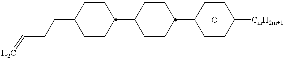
C=CCCC1CCC(C2CCC(C3CCC([CmH2m+1])CC3)CC2)CC1.O
